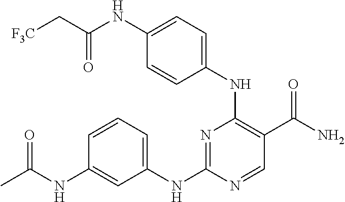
CC(=O)NC1=CC(NC2=NC(NC3=CC=C(NC(=O)C[F3C])C=C3)=C(C(N)=O)C=N2)=CC=C1
